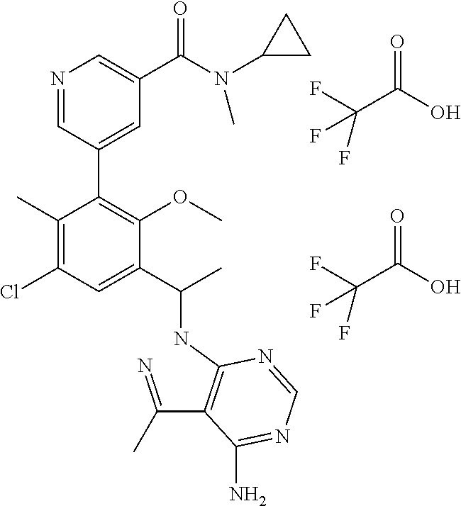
C1(C)=C(Cl)C=C(C(NC2=C(C(=N)C)C(N)=NC=N2)C)C(OC)=C1C1=CC(C(N(C2CC2)C)=O)=CN=C1.C(C(O)=O)(F)(F)F.C(C(O)=O)(F)(F)F
